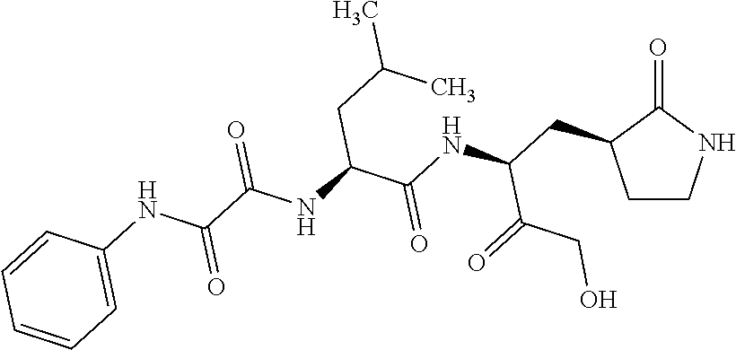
C1CNC(=O)C1CC(NC(C(NC(C(NC1=CC=CC=C1)=O)=O)CC(C)C)=O)C(=O)CO
